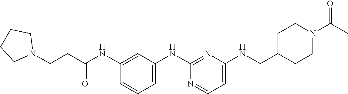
C1(NCC2CCN(C(C)=O)CC2)=CC=NC(NC2=CC=CC(NC(CCN3CCCC3)=O)=C2)=N1
